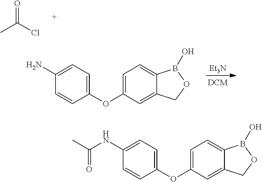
CC(Cl)=O.C1(N)=CC=C(OC2=CC=C3C(=C2)COB3O)C=C1.[Et3N].C1(NC(C)=O)=CC=C(OC2=CC=C3C(=C2)COB3O)C=C1
